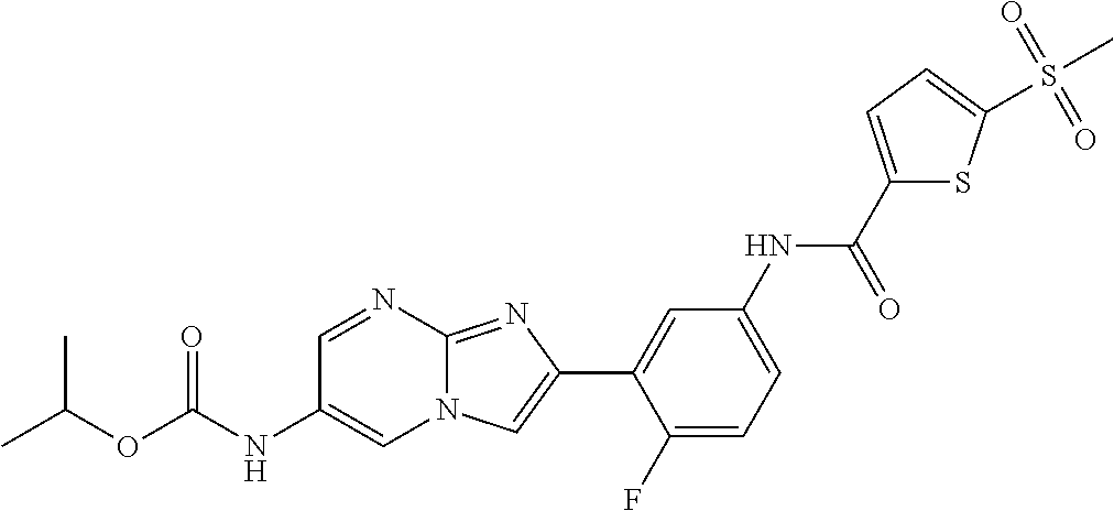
C1=NC2=NC(C3=CC(NC(C4=CC=C(S(=O)(=O)C)S4)=O)=CC=C3F)=CN2C=C1NC(OC(C)C)=O
